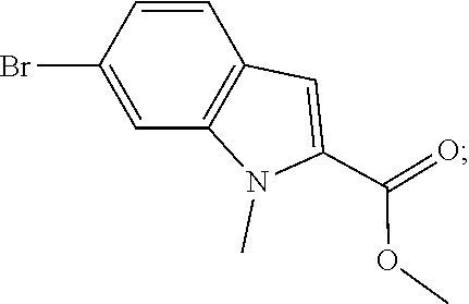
C12=C(C=CC(Br)=C1)C=C(C(OC)=O)N2C
